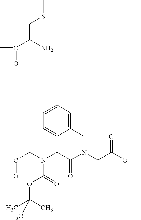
C1=CC(CN(C(=O)CN(C(=O)OC(C)(C)C)CC(=O)C)CC(=O)OC)=CC=C1.S(CC(C(=O)C)N)C
